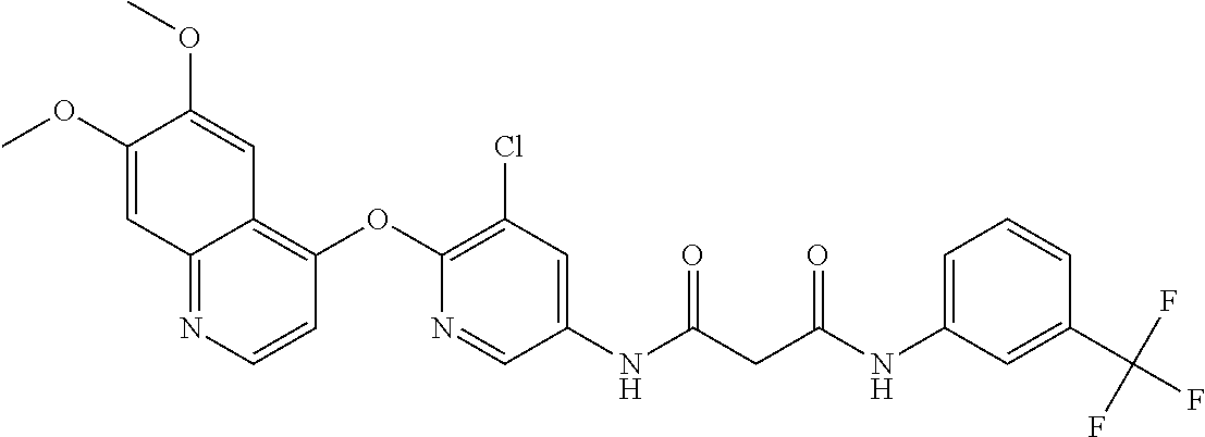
C1(OC)=CC2=NC=CC(OC3=C(Cl)C=C(NC(=O)CC(=O)NC4=CC=CC(C(F)(F)F)=C4)C=N3)=C2C=C1OC
